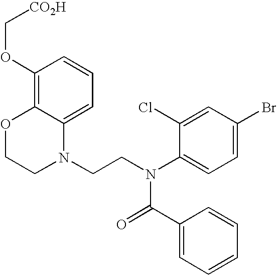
C1=C2C(=C(OC[CO2H])C=C1)OCCN2CCN(C1=CC=C(Br)C=C1Cl)C(=O)C1=CC=CC=C1
